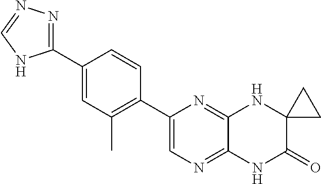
C12=NC=C(C3=C(C)C=C(C4=NN=CN4)C=C3)N=C1NC1(C(=O)N2)CC1
